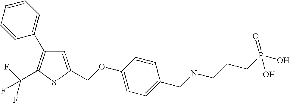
C1=CC(C2=C(C(F)(F)F)SC(COC3=CC=C(CNCCCP(O)(=O)O)C=C3)=C2)=CC=C1
